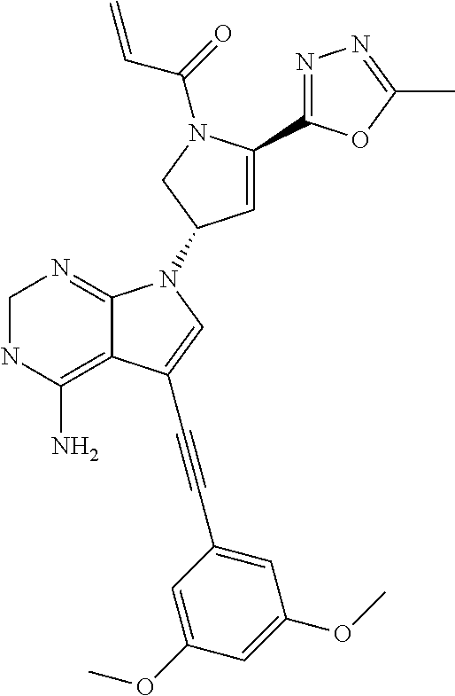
C1NC(N)=C2C(=N1)N(C1C=C(C3=NN=C(C)O3)N(C(=O)C=C)C1)C=C2C#CC1=CC(OC)=CC(OC)=C1
